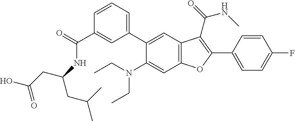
C1=CC=C(C2=CC3=C(C=C2N(CC)CC)OC(C2=CC=C(F)C=C2)=C3C(=O)NC)C=C1C(=O)NC(CC(C)C)CC(O)=O
